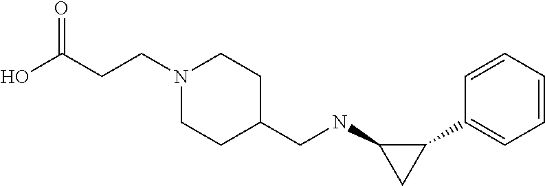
C1(C2=CC=CC=C2)C(NCC2CCN(CCC(O)=O)CC2)C1
